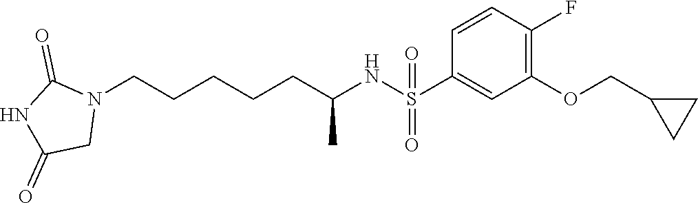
N1(CCCCCC(NS(C2=CC(OCC3CC3)=C(F)C=C2)(=O)=O)C)C(=O)NC(=O)C1
